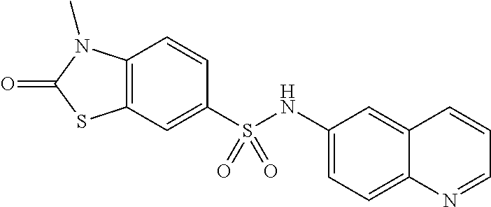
C1=CC2=C(C=C1S(NC1=CC=C3C(=C1)C=CC=N3)(=O)=O)SC(=O)N2C
